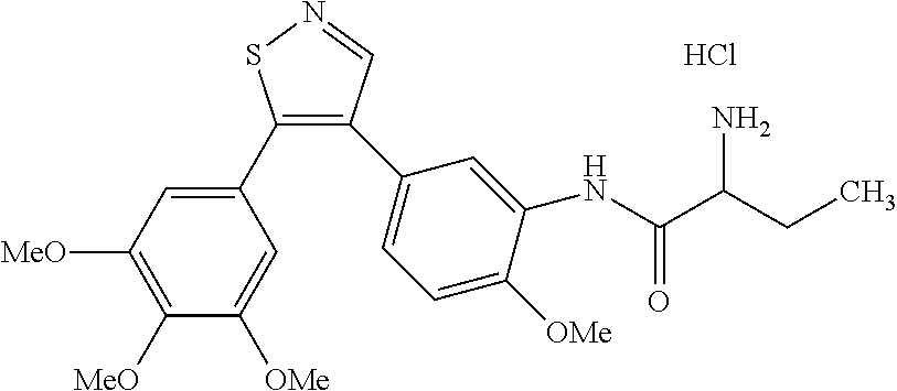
C1(C2=CC([MeO])=C([MeO])C([OMe])=C2)=C(C2=CC=C([OMe])C(NC(C(CC)N)=O)=C2)C=NS1.Cl
